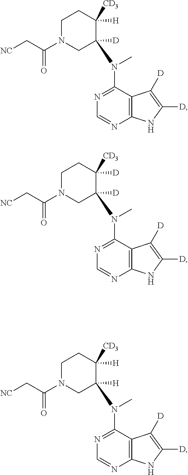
C12=C(C(N(C)C3([D])CN(C(C[NC])=O)CCC3([H])[CD3])=NC=N1)C([D])=C([D])N2.C12=C(C(N(C)C3([D])CN(C(C[NC])=O)CCC3([D])[CD3])=NC=N1)C([D])=C([D])N2.C12=C(C(N(C)C3([H])CN(C(C[NC])=O)CCC3([H])[CD3])=NC=N1)C([D])=C([D])N2
